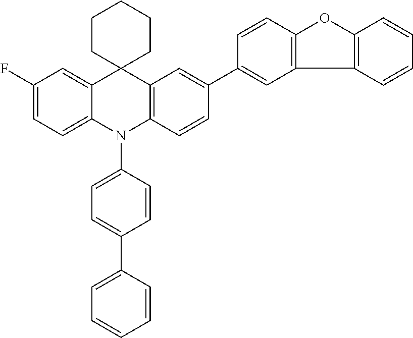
C1(F)=CC=C2C(=C1)C1(C3=C(N2C2=CC=C(C4=CC=CC=C4)C=C2)C=CC(C2=CC4=C(C=C2)OC2=C4C=CC=C2)=C3)CCCCC1
